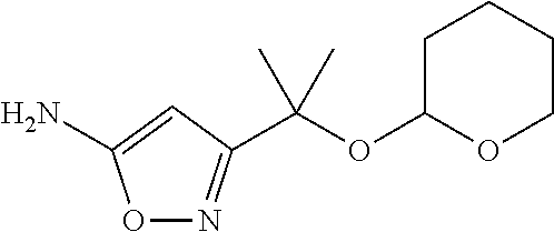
O1N=C(C(OC2CCCCO2)(C)C)C=C1N
